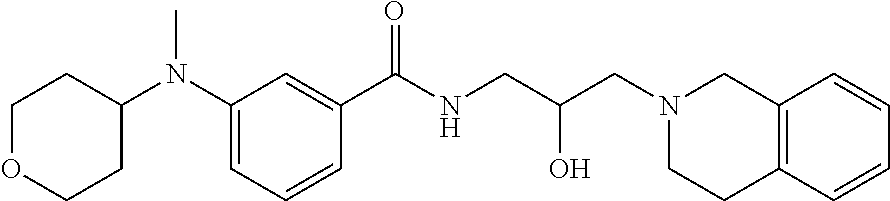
C1(N(C2CCOCC2)C)=CC=CC(C(NCC(O)CN2CCC3=C(C2)C=CC=C3)=O)=C1
